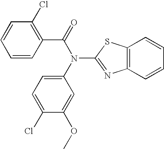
C1=CC(C(=O)N(C2=CC=C(Cl)C(OC)=C2)C2=NC3=C(S2)C=CC=C3)=C(Cl)C=C1
